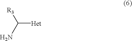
C([Het])([R3])N
